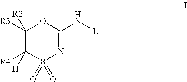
C1([R3])([R2])C([R4])([H])S(=O)(=O)N=C(N[L])O1
